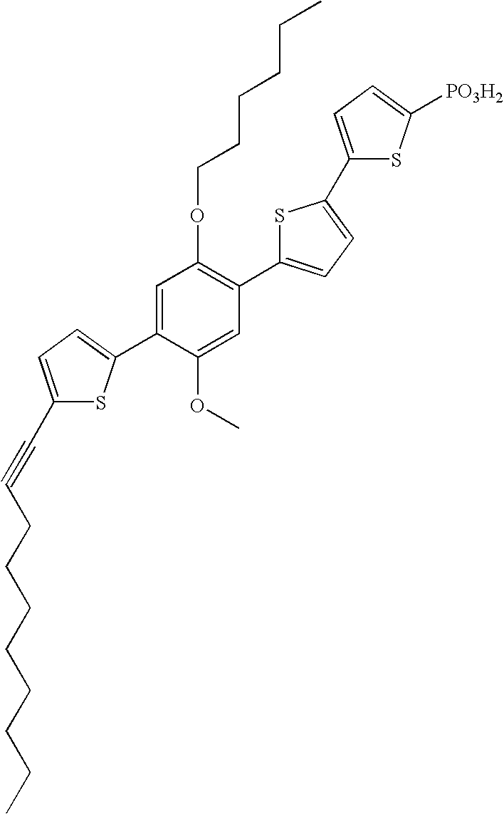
C1(C#CCCCCCCCC)=CC=C(C2=CC(OCCCCCC)=C(C3=CC=C(C4=CC=C([PO3H2])S4)S3)C=C2OC)S1
